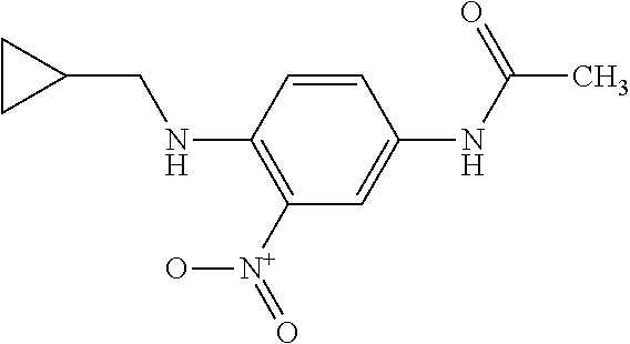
C1(NCC2CC2)=C([N+](=O)O)C=C(NC(C)=O)C=C1
